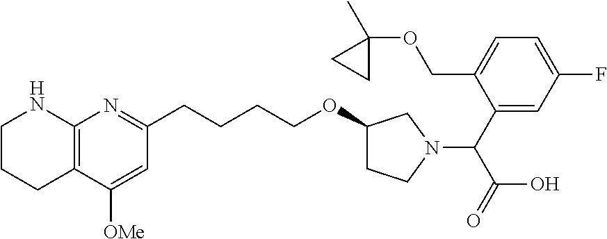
C1CCC2=C(N1)N=C(CCCCOC1CCN(C(C3=CC(F)=CC=C3COC3(C)CC3)C(=O)O)C1)C=C2[OMe]
